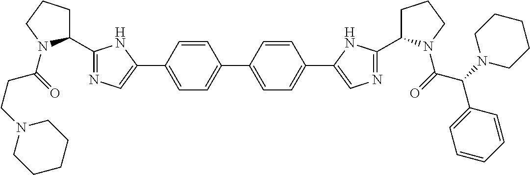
C1=CC(C2=CN=C(C3CCCN3C(CCN3CCCCC3)=O)N2)=CC=C1C1=CC=C(C2=CN=C(C3CCCN3C(C(C3=CC=CC=C3)N3CCCCC3)=O)N2)C=C1
